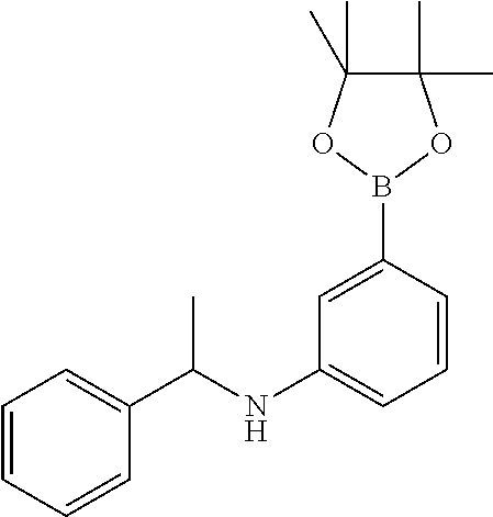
C1=CC=CC(C(NC2=CC=CC(B3OC(C)(C)C(C)(C)O3)=C2)C)=C1
